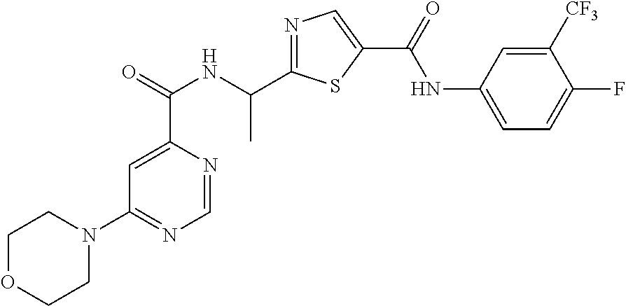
C1=NC(C(=O)NC(C2=NC=C(C(=O)NC3=CC=C(F)C([CF3])=C3)S2)C)=CC(N2CCOCC2)=N1
